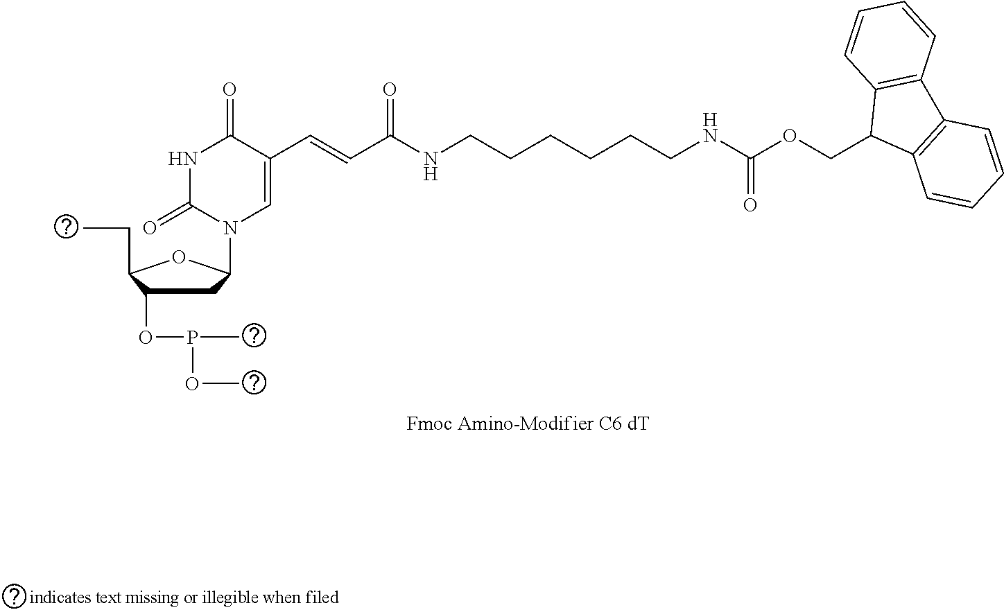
N1C(=O)C(C=CC(NCCCCCCNC(=O)OCC2C3=C(C4=C2C=CC=C4)C=CC=C3)=O)=CN(C2CC(OP(OC)C)C(CC)O2)C1=O
